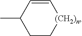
C1=CC(C)CC[(CH2)n]1
